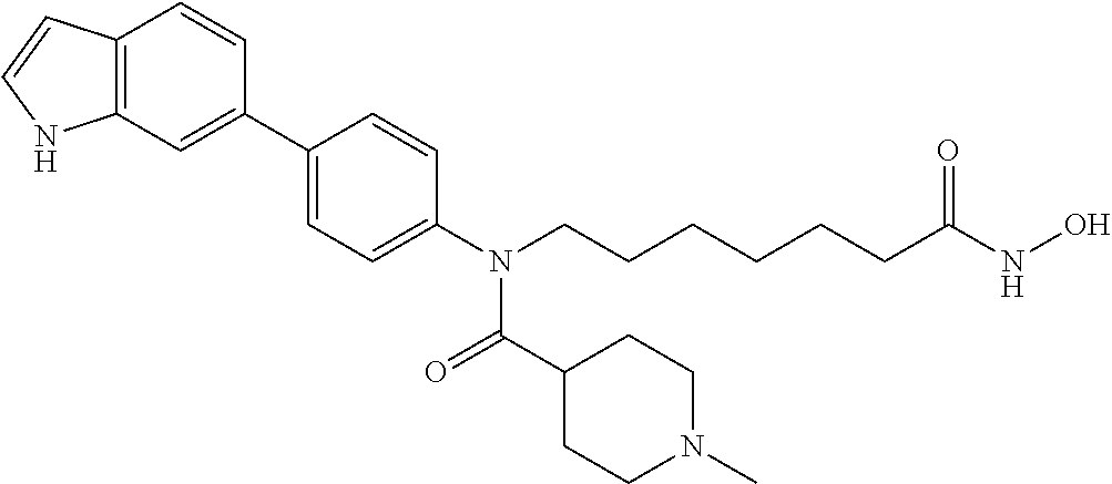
C12=C(C=C(C3=CC=C(N(CCCCCCC(NO)=O)C(C4CCN(C)CC4)=O)C=C3)C=C1)NC=C2
